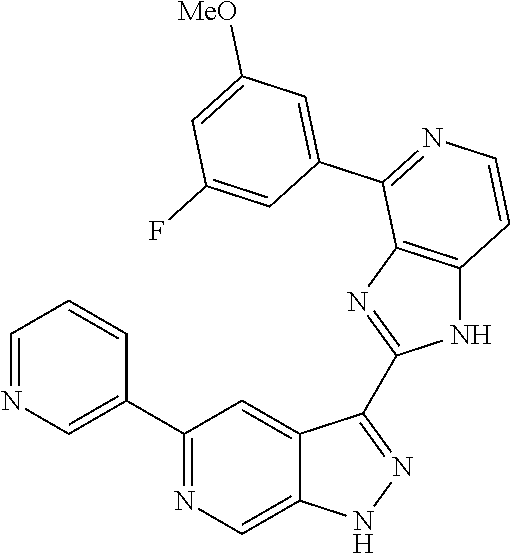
C1(C2=CN=CC=C2)=NC=C2C(=C1)C(C1=NC3=C(N1)C=CN=C3C1=CC([MeO])=CC(F)=C1)=NN2
